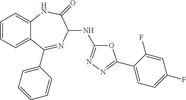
C1=CC=C2C(=C1)NC(=O)C(NC1=NN=C(C3=CC=C(F)C=C3F)O1)N=C2C1=CC=CC=C1
